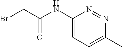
C1(NC(CBr)=O)=CC=C(C)N=N1
